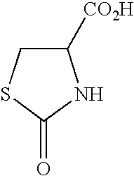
C1([CO2H])CSC(=O)N1
